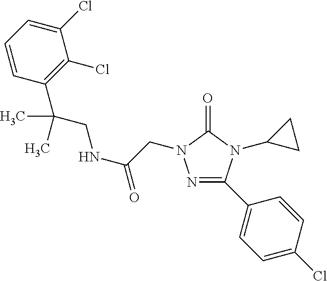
C(=O)(CN1N=C(C2=CC=C(Cl)C=C2)N(C2CC2)C1=O)NCC(C1=C(Cl)C(Cl)=CC=C1)(C)C
